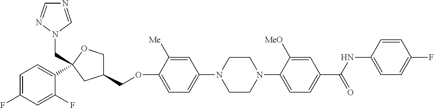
C1=C(F)C=C(F)C(C2(CN3N=CN=C3)OCC(COC3=CC=C(N4CCN(C5=CC=C(C(NC6=CC=C(F)C=C6)=O)C=C5[MeO])CC4)C=C3[Me])C2)=C1
